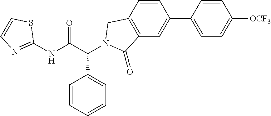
C1(NC(C(C2=CC=CC=C2)N2CC3=C(C=C(C4=CC=C([OCF3])C=C4)C=C3)C2=O)=O)=NC=CS1
